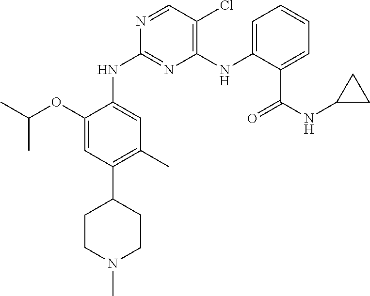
C1(OC(C)C)=CC(C2CCN(C)CC2)=C(C)C=C1NC1=NC(NC2=CC=CC=C2C(NC2CC2)=O)=C(Cl)C=N1
